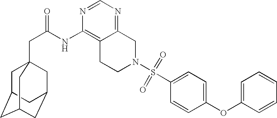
C1C2CC3CC(CC1(CC(=O)NC1=C4C(=NC=N1)CN(S(C1=CC=C(OC5=CC=CC=C5)C=C1)(=O)=O)CC4)C3)C2
